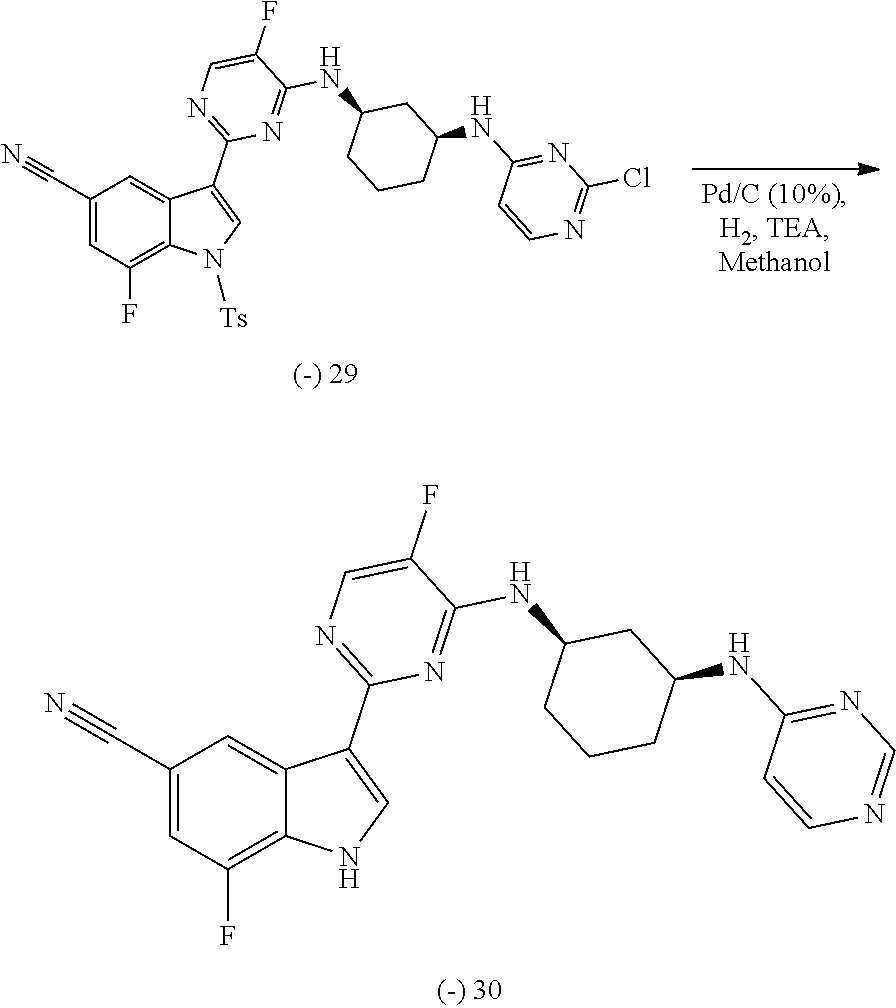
C1(C#N)=CC(F)=C2C(=C1)C(C1=NC=C(F)C(NC3CCCC(NC4=NC(Cl)=NC=C4)C3)=N1)=CN2[Ts].C1(C#N)=CC(F)=C2C(=C1)C(C1=NC=C(F)C(NC3CCCC(NC4=NC=NC=C4)C3)=N1)=CN2
